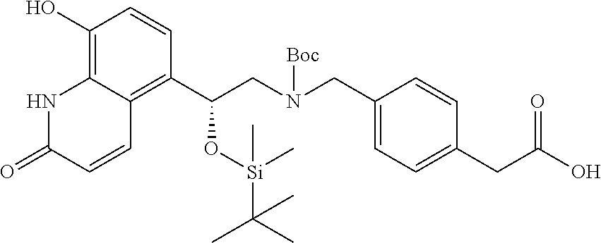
C1(O)=C2C(=C(C(CN(CC3=CC=C(CC(O)=O)C=C3)[Boc])O[Si](C)(C(C)(C)C)C)C=C1)C=CC(=O)N2
